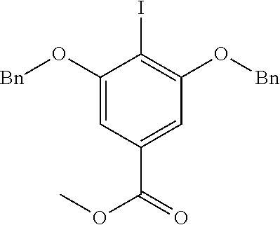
C1(O[Bn])=CC(C(=O)OC)=CC(O[Bn])=C1I
